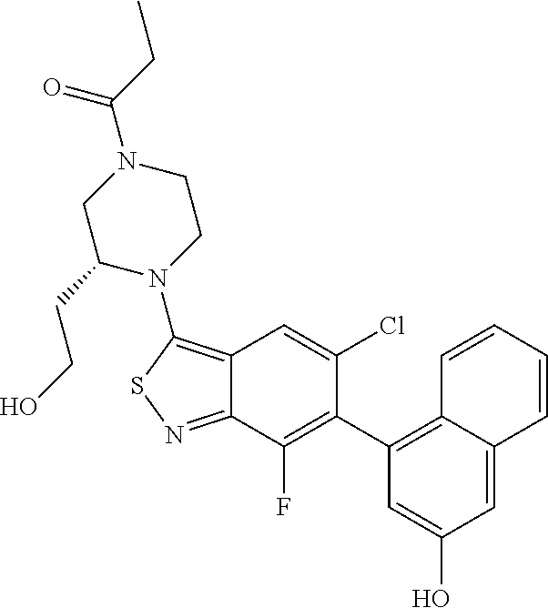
C12=C(N3CCN(C(CC)=O)CC3CCO)SN=C1C(F)=C(C1=C3C(=CC(O)=C1)C=CC=C3)C(Cl)=C2
